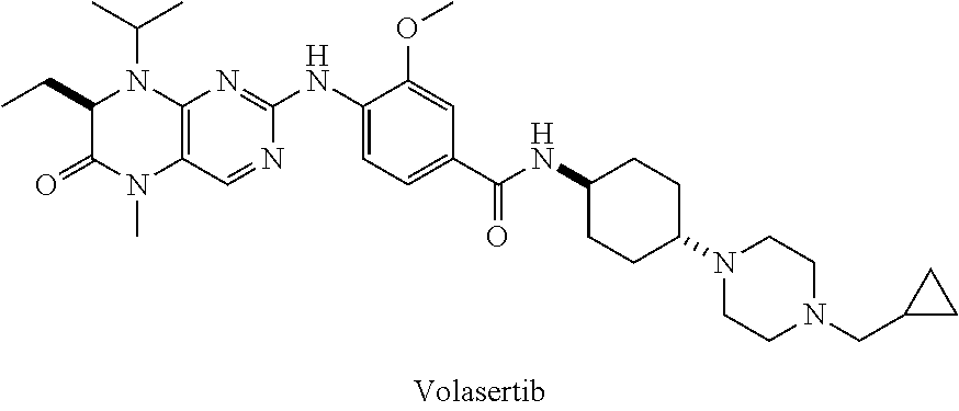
C12=C(C=NC(NC3=CC=C(C(NC4CCC(N5CCN(CC6CC6)CC5)CC4)=O)C=C3OC)=N1)N(C)C(=O)C(CC)N2C(C)C
